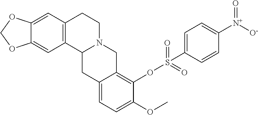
C12=CC3=C(C=C1OCO2)CCN1C3CC2=CC=C(OC)C(OS(=O)(=O)C3=CC=C([N+]([O-])=O)C=C3)=C2C1
